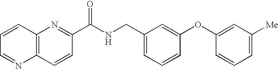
C12=C(N=C(C(NCC3=CC=CC(OC4=CC([Me])=CC=C4)=C3)=O)C=C1)C=CC=N2
